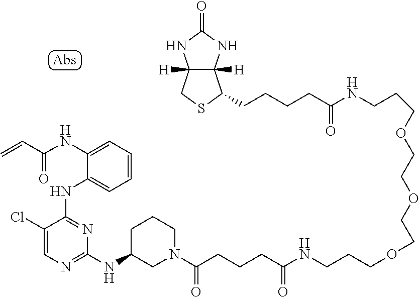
C12([H])C([H])(NC(=O)N1)C(CCCCC(NCCCOCCOCCOCCCNC(=O)CCCC(=O)N1CCCC(NC3=NC=C(Cl)C(NC4=CC=CC=C4NC(=O)C=C)=N3)C1)=O)SC2
